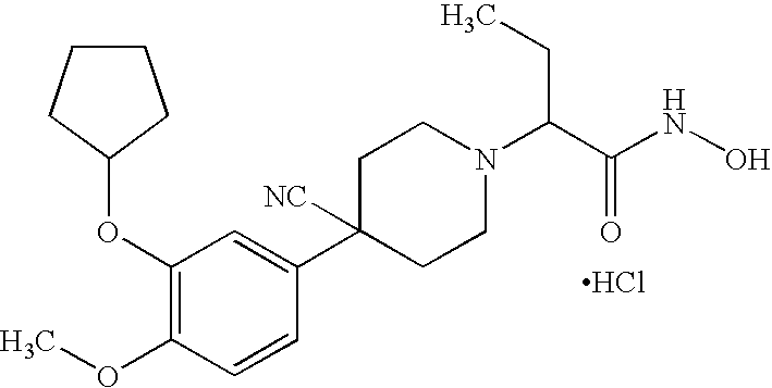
Cl.C1(OC2CCCC2)=C(OC)C=CC(C2([NC])CCN(C(C(NO)=O)CC)CC2)=C1
